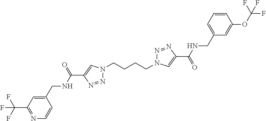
N1(CCCCN2N=NC(C(=O)NCC3=CC=CC(OC(F)(F)F)=C3)=C2)N=NC(C(NCC2=CC(C(F)(F)F)=NC=C2)=O)=C1
